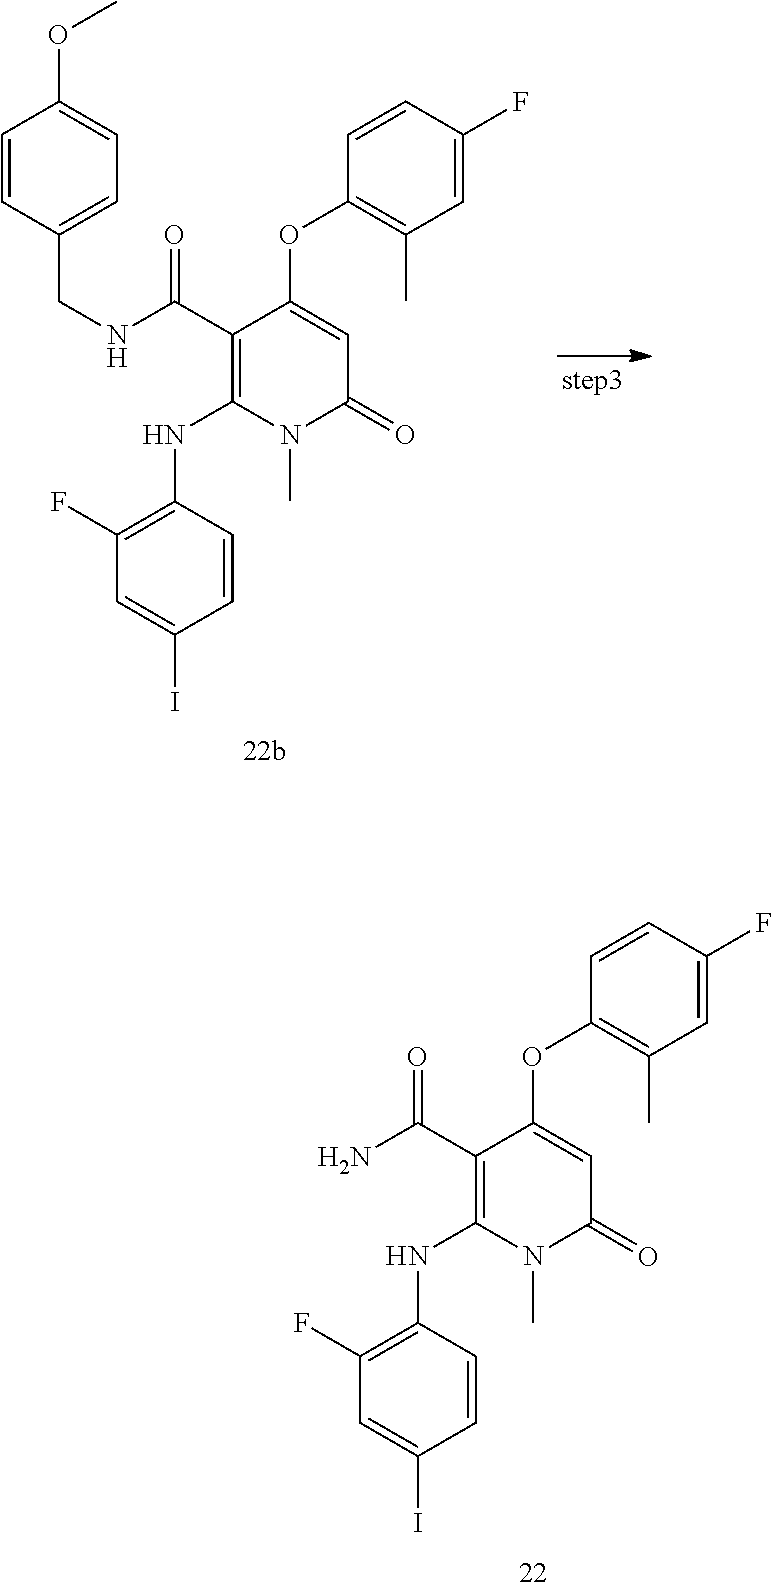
C1(C(NCC2=CC=C(OC)C=C2)=O)=C(NC2=C(F)C=C(I)C=C2)N(C)C(=O)C=C1OC1=C(C)C=C(F)C=C1.C1(C(N)=O)=C(NC2=C(F)C=C(I)C=C2)N(C)C(=O)C=C1OC1=C(C)C=C(F)C=C1
